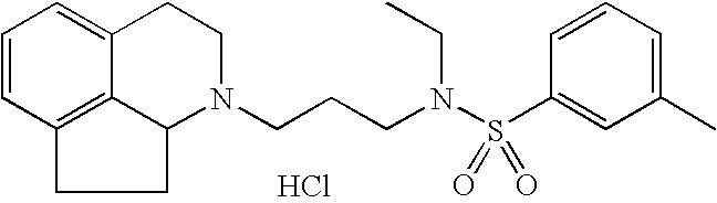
C12=C3C=CC=C1CCN(CCCN(S(C1=CC(C)=CC=C1)(=O)=O)CC)C2CC3.Cl
